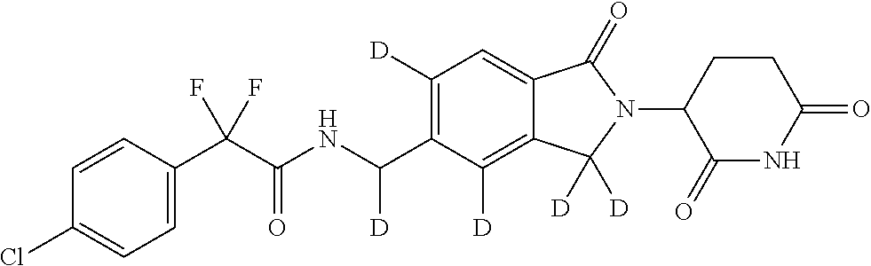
C1=CC(C(C(NC(C2=C([D])C=C3C(=C2[D])C([D])([D])N(C2C(=O)NC(=O)CC2)C3=O)[D])=O)(F)F)=CC=C1Cl
